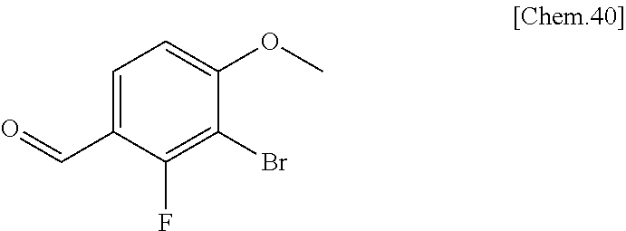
C1=C(C=O)C(F)=C(Br)C(OC)=C1
